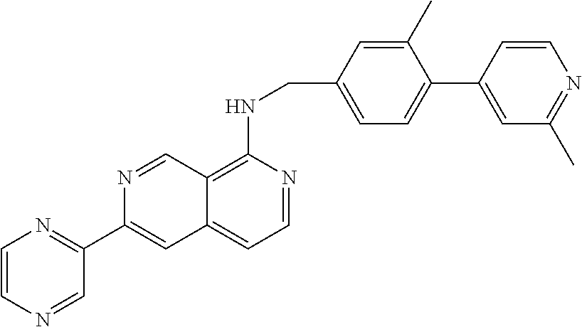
C1(C)=CC(CNC2=C3C(=CC=N2)C=C(C2=NC=CN=C2)N=C3)=CC=C1C1=CC(C)=NC=C1
